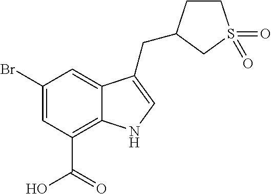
C1(Br)=CC(C(=O)O)=C2C(=C1)C(CC1CCS(=O)(=O)C1)=CN2
